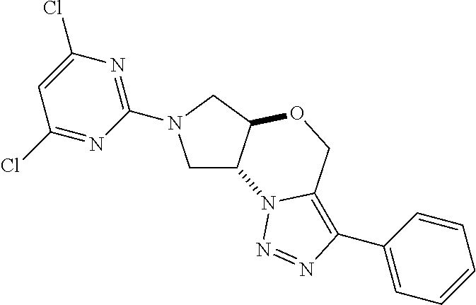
C1C2C(CN1C1=NC(Cl)=CC(Cl)=N1)OCC1=C(C3=CC=CC=C3)N=NN21
